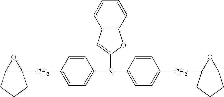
C1(N(C2=CC=C(CC34C(CCC3)O4)C=C2)C2=CC3=C(O2)C=CC=C3)=CC=C(CC23C(CCC2)O3)C=C1
